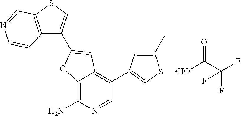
C12=C(N)N=CC(C3=CSC(C)=C3)=C1C=C(C1=CSC3=C1C=CN=C3)O2.OC(C(F)(F)F)=O
